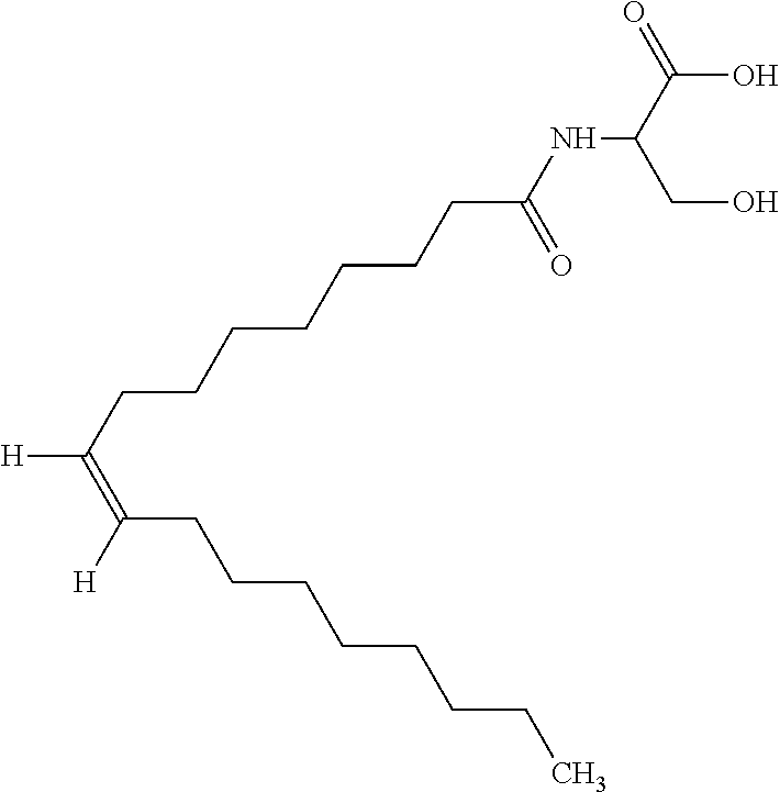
OC(C(CO)NC(CCCCCCCC([H])=C([H])CCCCCCCC)=O)=O
